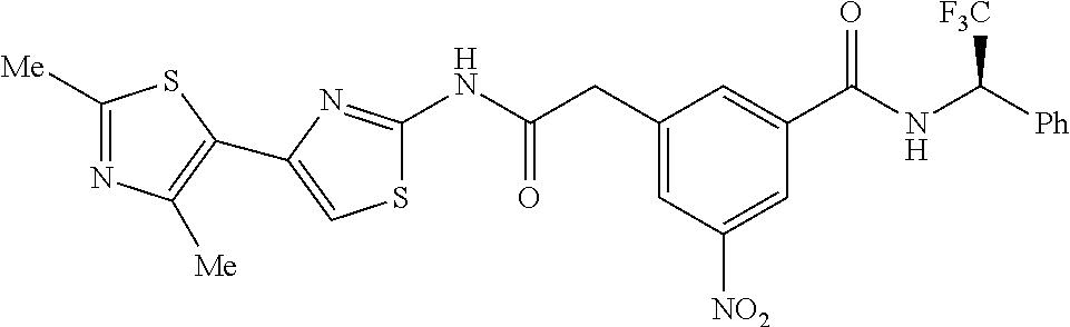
C1([Me])=NC([Me])=C(C2=CSC(NC(CC3=CC([NO2])=CC(C(NC([Ph])[F3C])=O)=C3)=O)=N2)S1
